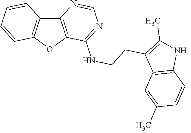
C12=C(OC3=C1C=CC=C3)C(NCCC1=C(C)NC3=C1C=C(C)C=C3)=NC=N2
